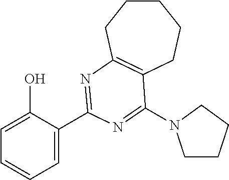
C1CCC2=C(CC1)C(N1CCCC1)=NC(C1=CC=CC=C1O)=N2
